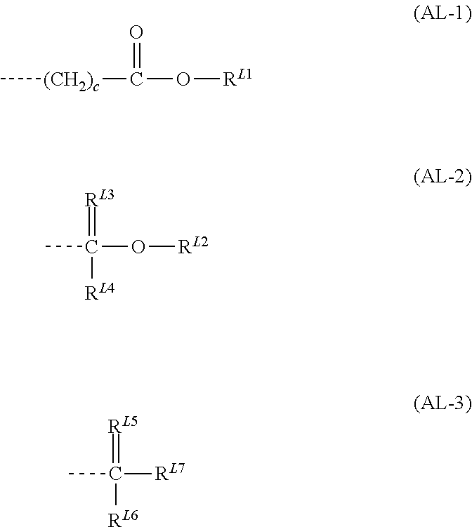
C[(CH2)c]C(O[RL1])=O.C(O[RL2])(=[RL3])(C)[RL4].C(=[RL5])(C)([RL6])[RL7]
